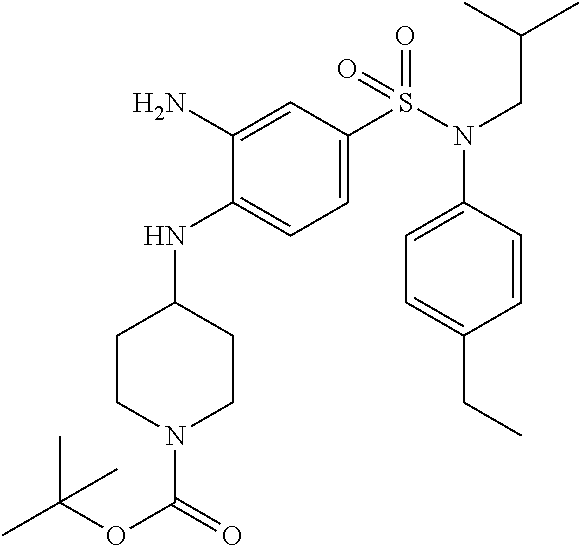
C1(N)=CC(S(N(CC(C)C)C2=CC=C(CC)C=C2)(=O)=O)=CC=C1NC1CCN(C(=O)OC(C)(C)C)CC1
